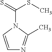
C1=CN(C(=S)SC)C(C)=N1
